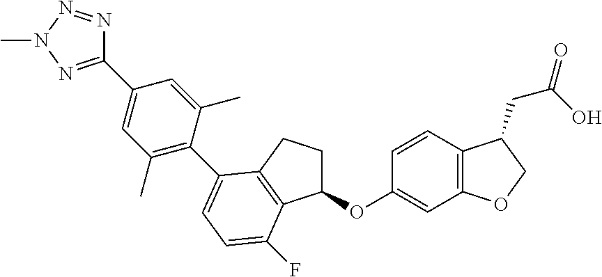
C1(OC2=CC3=C(C=C2)C(CC(=O)O)CO3)CCC2=C1C(F)=CC=C2C1=C(C)C=C(C2=NN(C)N=N2)C=C1C
